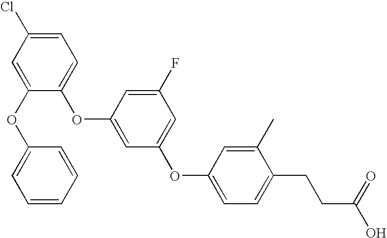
C1=C(OC2=CC=CC=C2)C(OC2=CC(OC3=CC=C(CCC(O)=O)C(C)=C3)=CC(F)=C2)=CC=C1Cl
